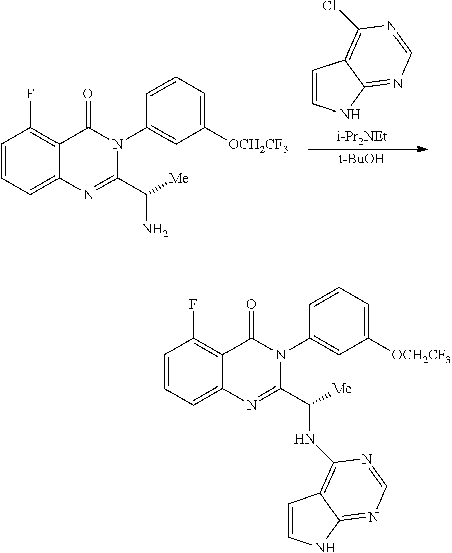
C1=CNC2=NC=NC(Cl)=C12.[i-Pr2NEt].[t-BuOH].C1=CC=C2C(=C1F)C(=O)N(C1=CC([OCH2CF3])=CC=C1)C(C([Me])N)=N2.C1=CC=C2C(=C1F)C(=O)N(C1=CC([OCH2CF3])=CC=C1)C(C([Me])NC1=C3C=CNC3=NC=N1)=N2
